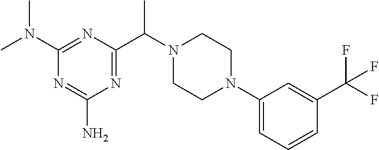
N1=C(C(N2CCN(C3=CC=CC(C(F)(F)F)=C3)CC2)C)N=C(N(C)C)N=C1N
